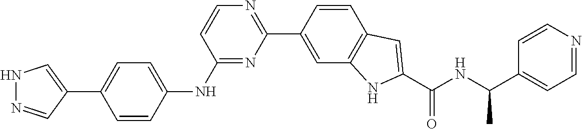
C1=CC(NC2=NC(C3=CC4=C(C=C3)C=C(C(NC(C3=CC=NC=C3)C)=O)N4)=NC=C2)=CC=C1C1=CNN=C1
